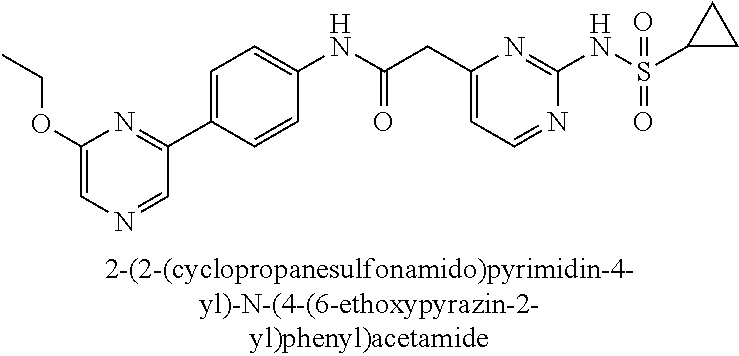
N1=CC=C(CC(NC2=CC=C(C3=NC(OCC)=CN=C3)C=C2)=O)N=C1NS(=O)(=O)C1CC1
